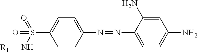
C1=C(N)C(N=NC2=CC=C(S(=O)(=O)N[R1])C=C2)=CC=C1N
